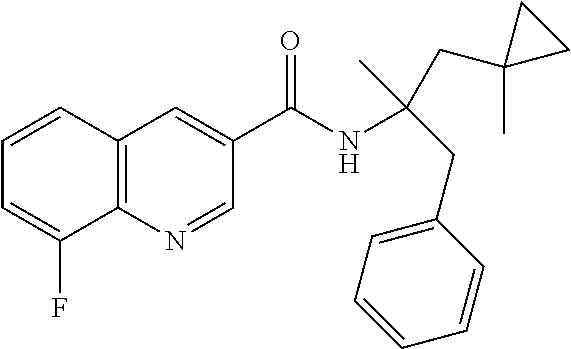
C1=CC2=C(C(F)=C1)N=CC(C(NC(CC1=CC=CC=C1)(CC1(C)CC1)C)=O)=C2
